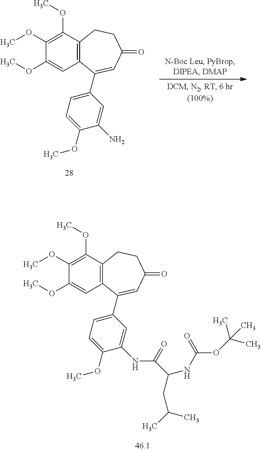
C1(OC)=C(OC)C2=C(C=C1OC)C(C1=CC=C(OC)C(NC(C(NC(OC(C)(C)C)=O)CC(C)C)=O)=C1)=CC(=O)CC2.C1(OC)=C(OC)C2=C(C=C1OC)C(C1=CC=C(OC)C(N)=C1)=CC(=O)CC2
